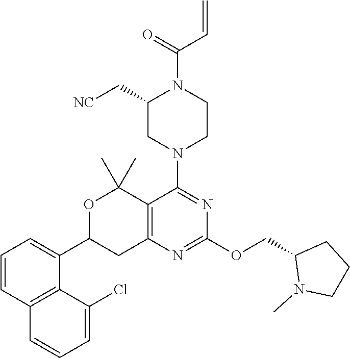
O(C1=NC2=C(C(N3CCN(C(=O)C=C)C(C[NC])C3)=N1)C(C)(C)OC(C1=CC=CC3=C1C(Cl)=CC=C3)C2)CC1N(C)CCC1
